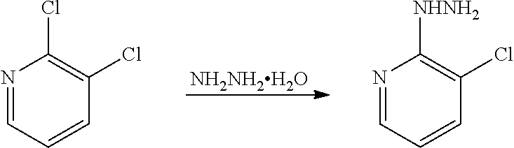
[NH2NH2H2O].N1=CC=CC(Cl)=C1Cl.N1=CC=CC(Cl)=C1[NHNH2]
